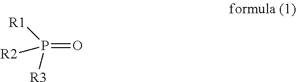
P(=O)([R1])([R3])[R2]
